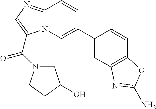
C1=C(C2=CN3C(=NC=C3C(=O)N3CC(O)CC3)C=C2)C=CC2=C1N=C(N)O2
